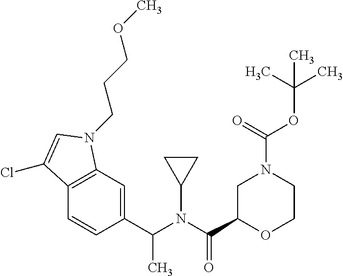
C1(C(N(C(C2OCCN(C(OC(C)(C)C)=O)C2)=O)C2CC2)C)=CC2=C(C=C1)C(Cl)=CN2CCCOC
